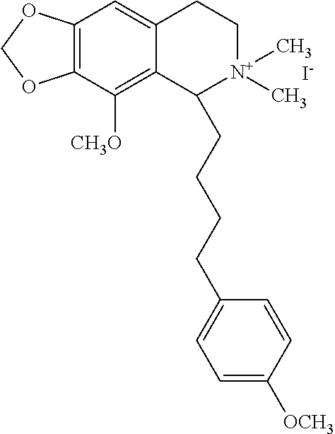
C12=C(C([CH3O])=C3C(=C1)CC[N+](C)(C)C3CCCCC1=CC=C([OCH3])C=C1)OCO2.[I-]
